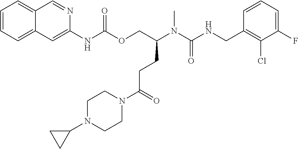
C1=CC(CNC(N(C)C(COC(NC2=CC3=CC=CC=C3C=N2)=O)CCC(N2CCN(C3CC3)CC2)=O)=O)=C(Cl)C(F)=C1
